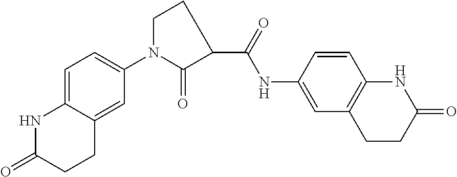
N1C2=CC=C(N3CCC(C(=O)NC4=CC5=C(C=C4)NC(=O)CC5)C3=O)C=C2CCC1=O
